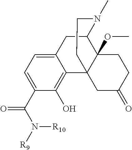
C12=CC=C(C(N([R10])[R9])=O)C(O)=C1C13C(OC)(C(C2)N(C)CC1)CCC(=O)C3
